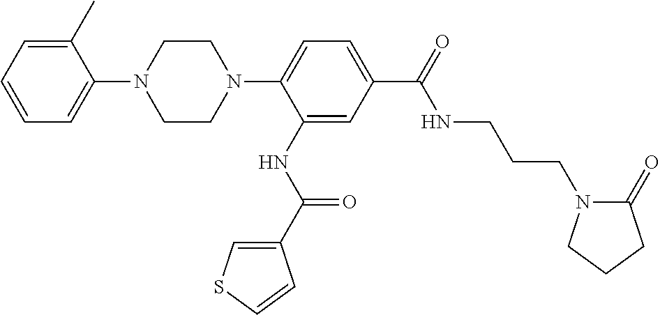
C1=C(C)C(N2CCN(C3=CC=C(C(NCCCN4C(=O)CCC4)=O)C=C3NC(=O)C3=CSC=C3)CC2)=CC=C1
